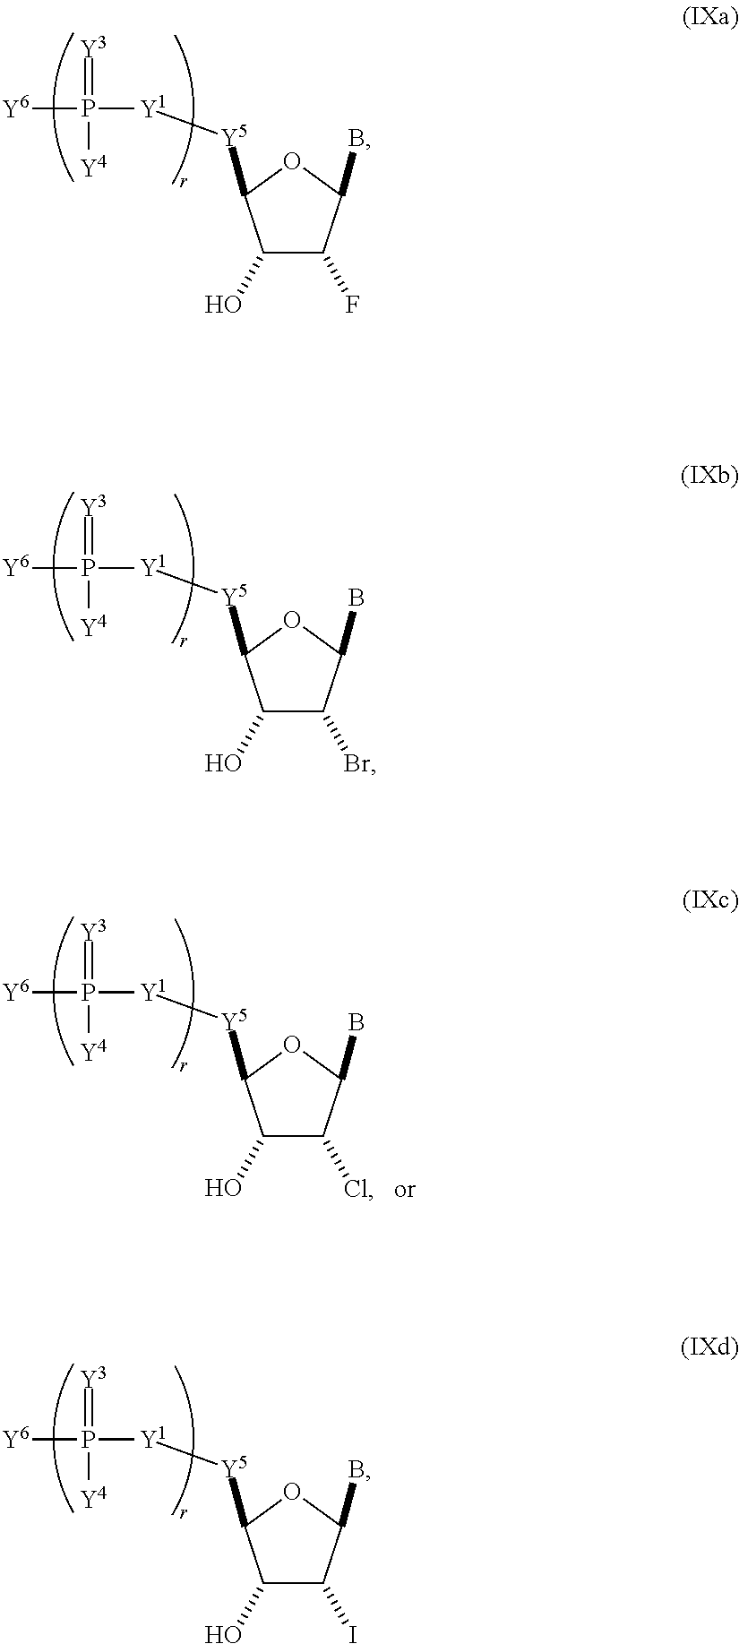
C1(O)C(F)C(B)OC1[Y5][Y1]P(=[Y3])([Y4])[Y6].C1(O)C(Br)C(B)OC1[Y5][Y1]P(=[Y3])([Y4])[Y6].C1(O)C(I)C(B)OC1[Y5][Y1]P(=[Y3])([Y4])[Y6].C1(O)C(Cl)C(B)OC1[Y5][Y1]P(=[Y3])([Y4])[Y6]
